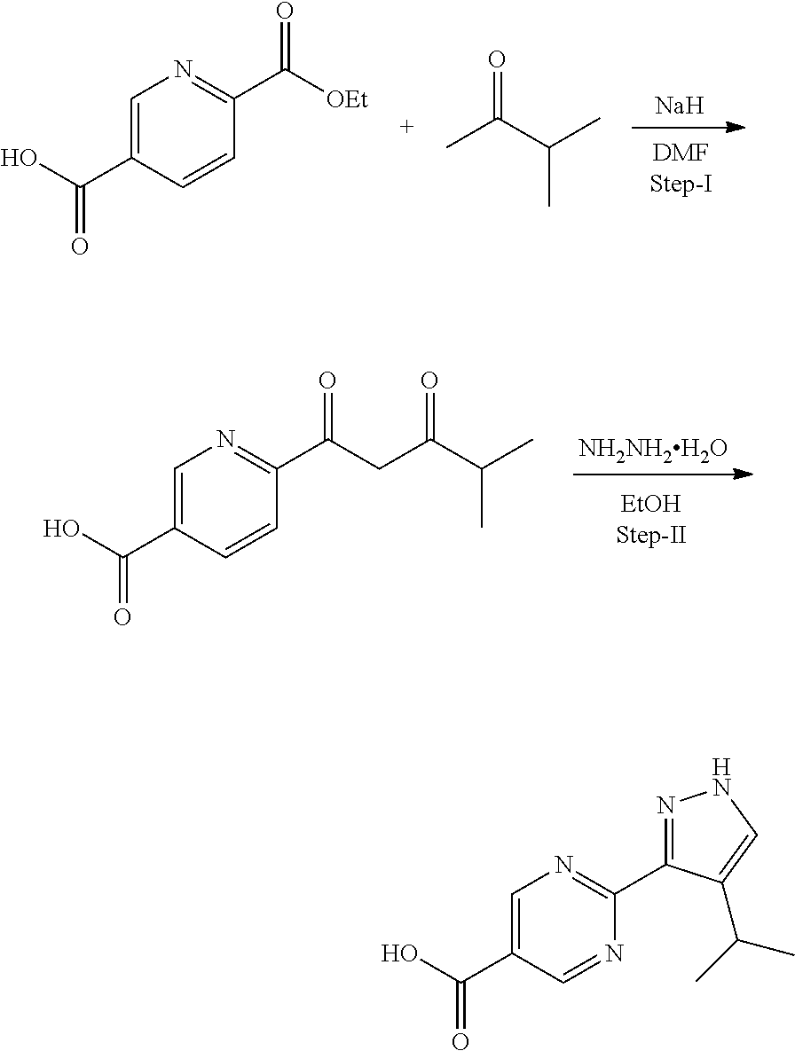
[NH2NH2H2O].[EtOHStep-II].C1=C(C(O)=O)C=CC(C(=O)CC(C(C)C)=O)=N1.[Na].[DMFStep-I].C1=C(C(O)=O)C=CC(C([OEt])=O)=N1.CC(C(C)C)=O.C1=C(C(O)=O)C=NC(C2=NNC=C2C(C)C)=N1
